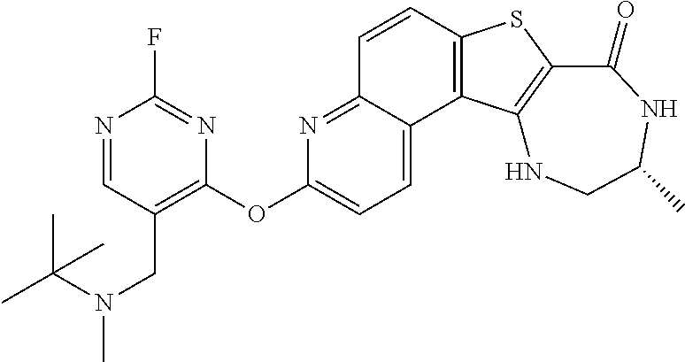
C1=CC2=C(C3=CC=C(OC4=C(CN(C(C)(C)C)C)C=NC(F)=N4)N=C13)C1=C(S2)C(=O)NC(C)CN1
